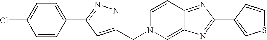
C1=CC2=NC(C3=CSC=C3)=NC2=CN1CC1=CC(C2=CC=C(Cl)C=C2)=NN1
